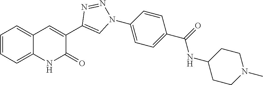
C1=CC=C2C(=C1)NC(=O)C(C1=CN(C3=CC=C(C(=O)NC4CCN(C)CC4)C=C3)N=N1)=C2
